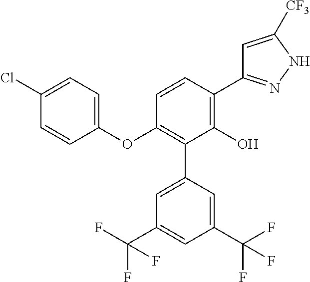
C1(OC2=CC=C(Cl)C=C2)=C(C2=CC(C(F)(F)F)=CC(C(F)(F)F)=C2)C(O)=C(C2=NNC([CF3])=C2)C=C1
